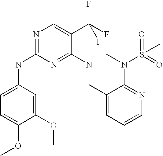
C1(NC2=NC=C(C(F)(F)F)C(NCC3=CC=CN=C3N(C)S(C)(=O)=O)=N2)=CC=C(OC)C(OC)=C1
